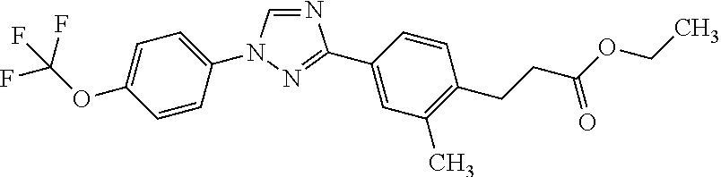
N1=CN(C2=CC=C(OC(F)(F)F)C=C2)N=C1C1=CC(C)=C(CCC(OCC)=O)C=C1
